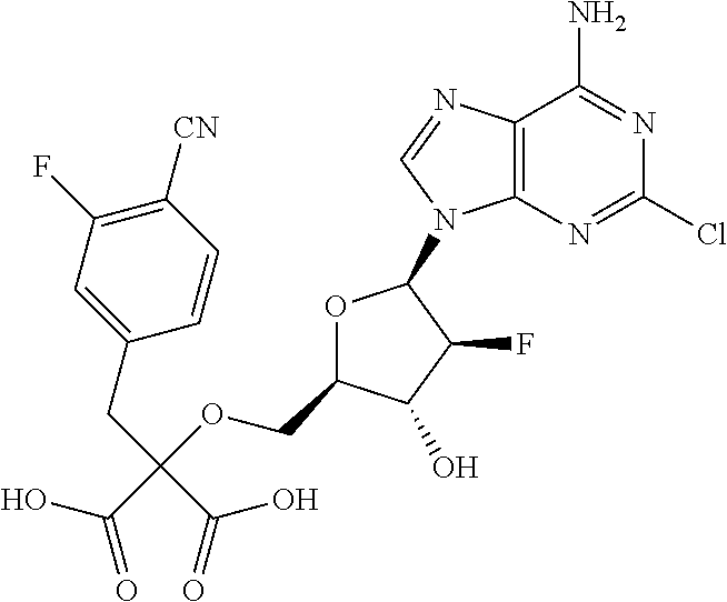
C12=C(N=CN1C1OC(COC(C(=O)O)(CC3=CC(F)=C([CN])C=C3)C(=O)O)C(O)C1F)C(N)=NC(Cl)=N2
